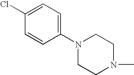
N1(C2=CC=C(Cl)C=C2)CCN(C)CC1
